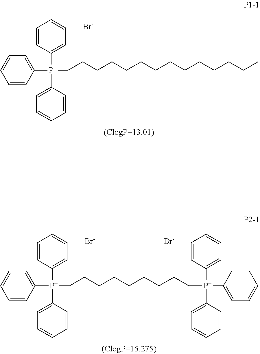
C1([P+](C2=CC=CC=C2)(C2=CC=CC=C2)CCCCCCCCCCCCCC)=CC=CC=C1.[Br-].[Br-].C1([P+](C2=CC=CC=C2)(C2=CC=CC=C2)CCCCCCCCC[P+](C2=CC=CC=C2)(C2=CC=CC=C2)C2=CC=CC=C2)=CC=CC=C1.[Br-]
